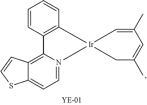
C12=C(C=CC=C1)[Ir]1(N3=CC=C4C(=C23)C=CS4)C=C(C)C=C(C)C1
